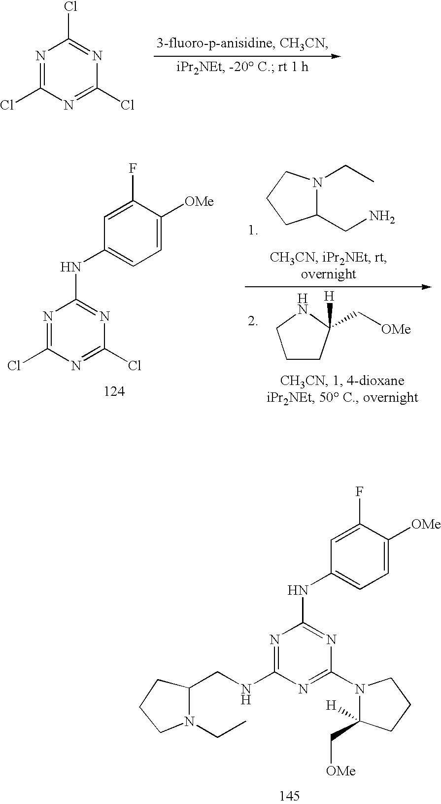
N1=C(NCC2N(CC)CCC2)N=C(N2C(C[OMe])([H])CCC2)N=C1NC1=CC=C([OMe])C(F)=C1.C1(CN)N(CC)CCC1.C1CC(C[OMe])([H])NC1.N1=C(Cl)N=C(Cl)N=C1NC1=CC=C([OMe])C(F)=C1.N1=C(Cl)N=C(Cl)N=C1Cl
